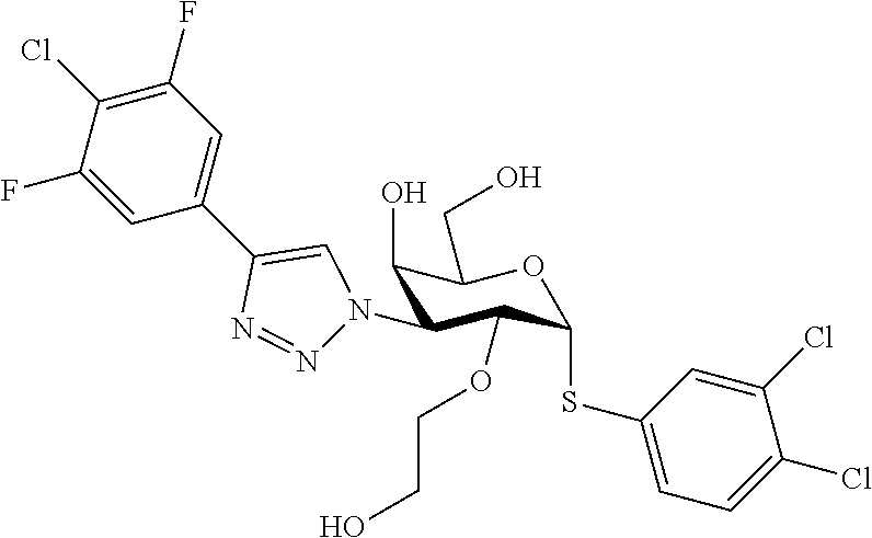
C1=C(F)C(Cl)=C(F)C=C1C1=CN(C2C(O)C(CO)OC(SC3=CC=C(Cl)C(Cl)=C3)C2OCCO)N=N1
